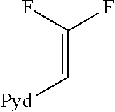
C(=C(F)F)[Pyd]
